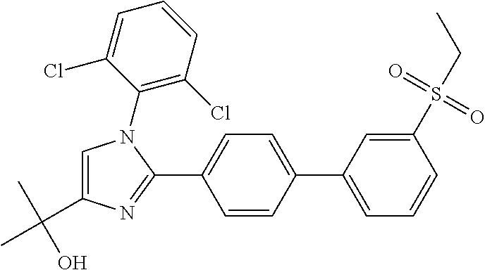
C1(C2=CC=CC(S(CC)(=O)=O)=C2)=CC=C(C2=NC(C(C)(O)C)=CN2C2=C(Cl)C=CC=C2Cl)C=C1
